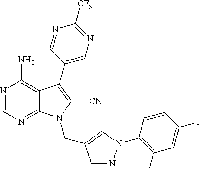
N1=CN=C2C(=C1N)C(C1=CN=C([CF3])N=C1)=C([CN])N2CC1=CN(C2=C(F)C=C(F)C=C2)N=C1
